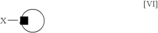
[X][A]
